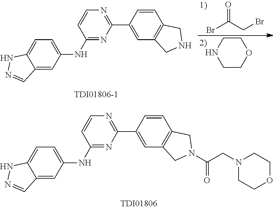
C1=CC(C2=NC=CC(NC3=CC=C4C(=C3)C=NN4)=N2)=CC2=C1CN(C(CN1CCOCC1)=O)C2.C1=CC(C2=NC=CC(NC3=CC=C4C(=C3)C=NN4)=N2)=CC2=C1CNC2.C1COCCN1.BrC(CBr)=O
